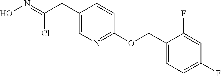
C1(CC(=NO)Cl)=CN=C(OCC2=CC=C(F)C=C2F)C=C1
